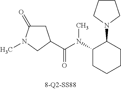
C1C(=O)N(C)CC1C(N(C1CCCCC1N1CCCC1)C)=O
